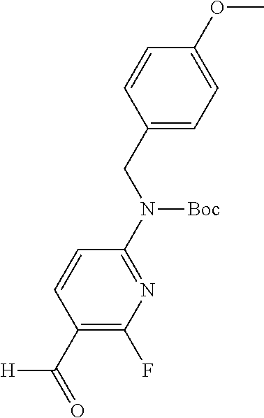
C1(OC)=CC=C(CN([Boc])C2=NC(F)=C(C([H])=O)C=C2)C=C1
